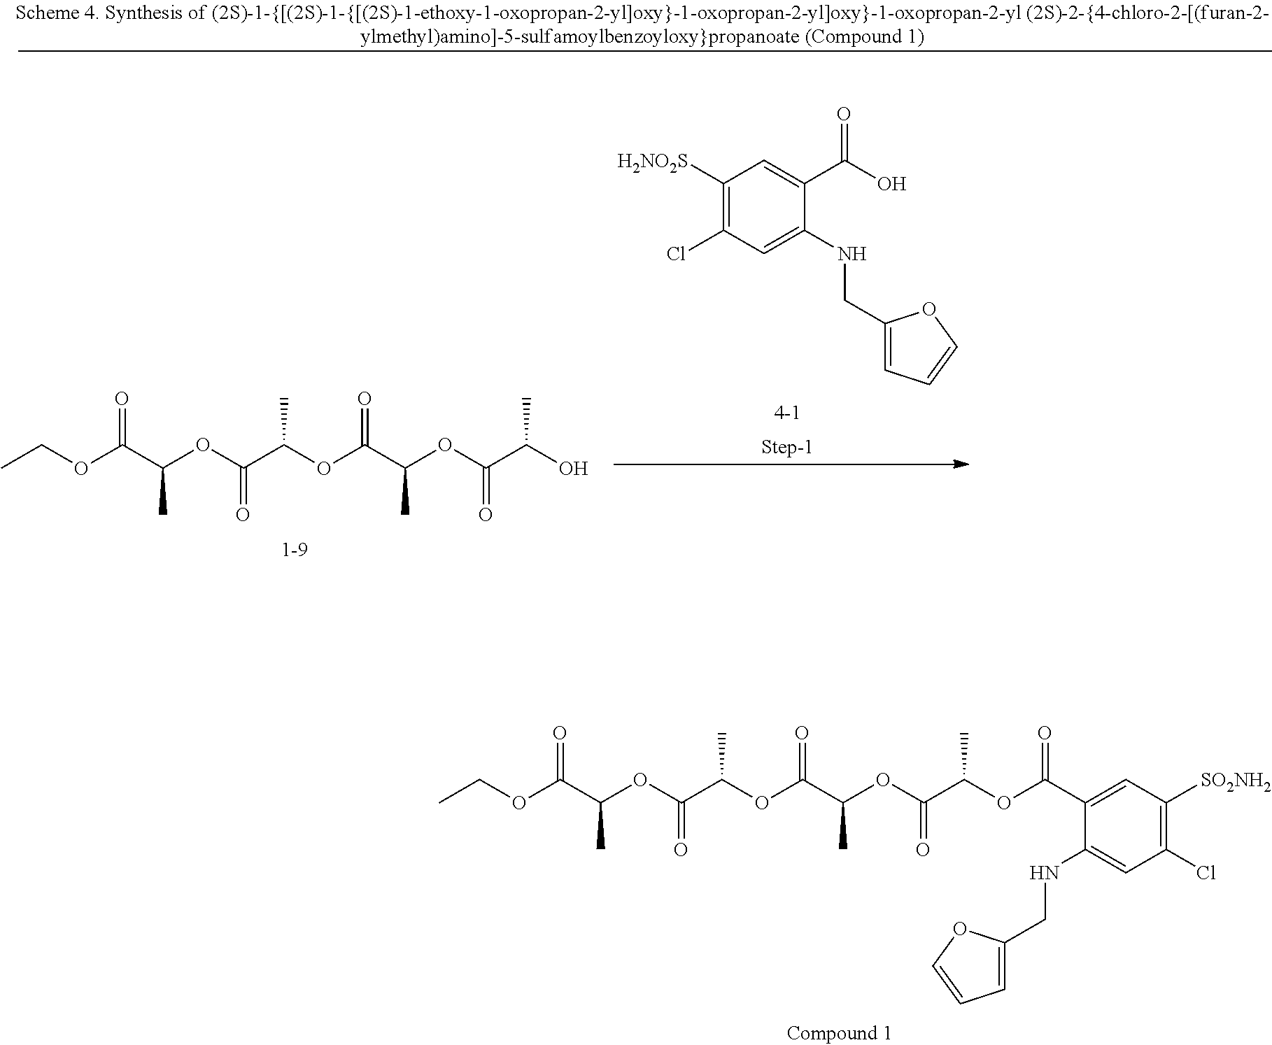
O=C(C(OC(C(OC(C(OC(C(OC(C1=CC([SO2NH2])=C(Cl)C=C1NCC1=CC=CO1)=O)C)=O)C)=O)C)=O)C)OCC.O=C(C(OC(C(OC(C(OC(C(O)C)=O)C)=O)C)=O)C)OCC.C1([H2NO2S])=C(Cl)C=C(NCC2=CC=CO2)C(C(O)=O)=C1
